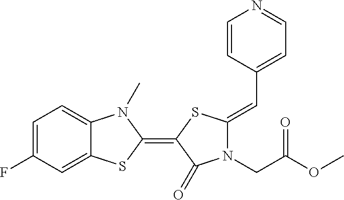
C1=C(F)C=C2C(=C1)N(C)C(=C1SC(=CC3=CC=NC=C3)N(CC(OC)=O)C1=O)S2
